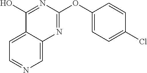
C1=NC=C2C(=C1)C(O)=NC(OC1=CC=C(Cl)C=C1)=N2
